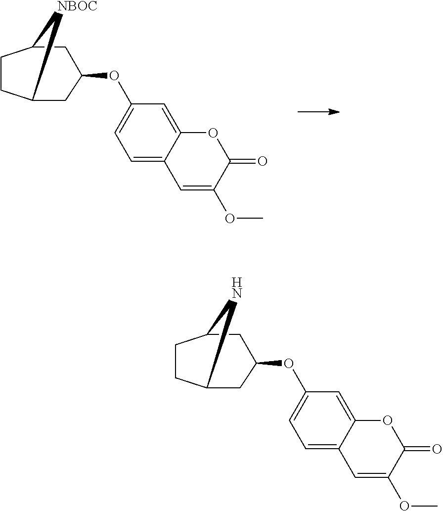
C1CC2[NBOC]C1CC(OC1=CC=C3C(=C1)OC(=O)C(OC)=C3)C2.C1CC2NC1CC(OC1=CC=C3C(=C1)OC(=O)C(OC)=C3)C2
